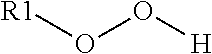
[R1]OO[H]
